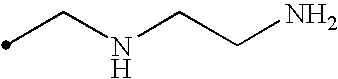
C(NCCN)C
